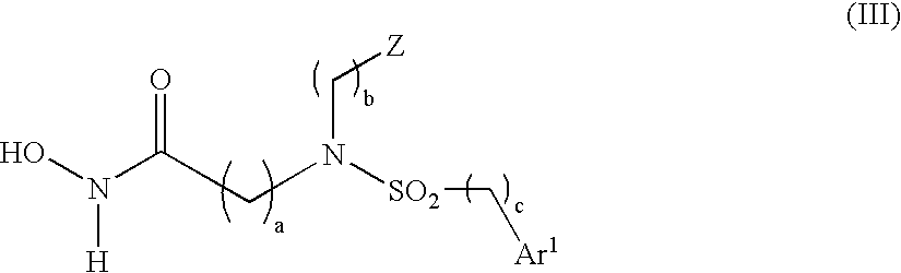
ON(C(CN(C[Z])[SO2]C[Ar1])=O)[H]
